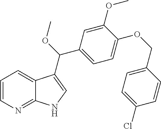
C12=NC=CC=C1C(C(OC)C1=CC=C(OCC3=CC=C(Cl)C=C3)C(OC)=C1)=CN2
